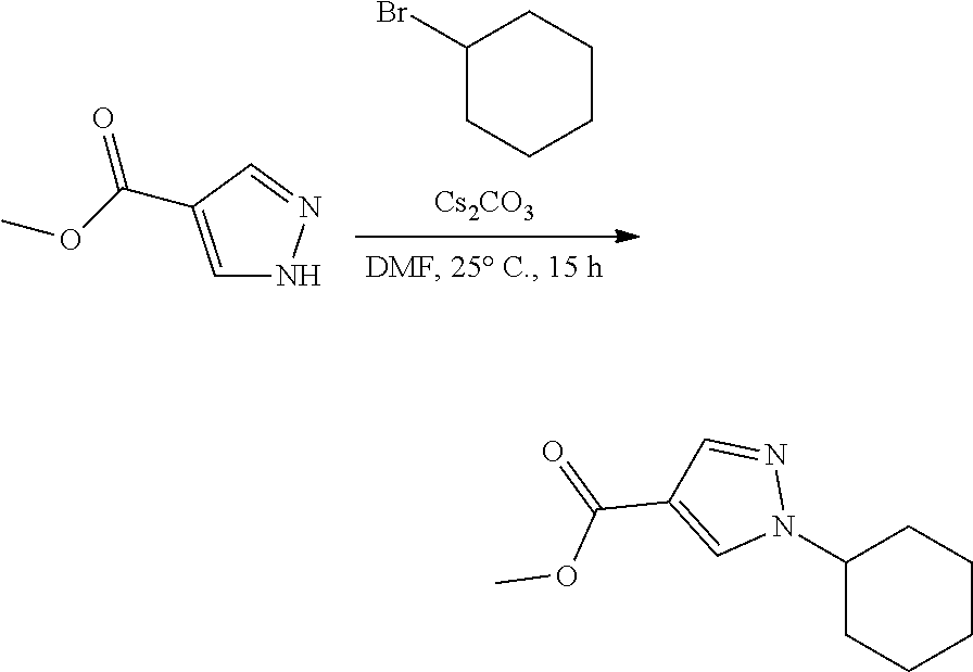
C1(N2N=CC(C(=O)OC)=C2)CCCCC1.C1(Br)CCCCC1.[Cs2CO3].C1=C(C(OC)=O)C=NN1
